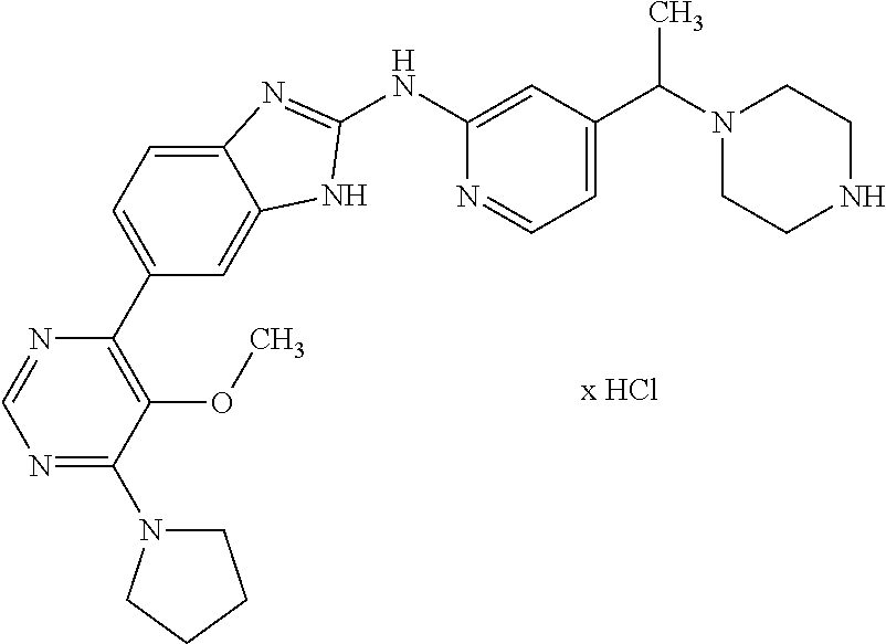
N1=C(N2CCCC2)C(OC)=C(C2=CC=C3C(=C2)NC(NC2=CC(C(N4CCNCC4)C)=CC=N2)=N3)N=C1
